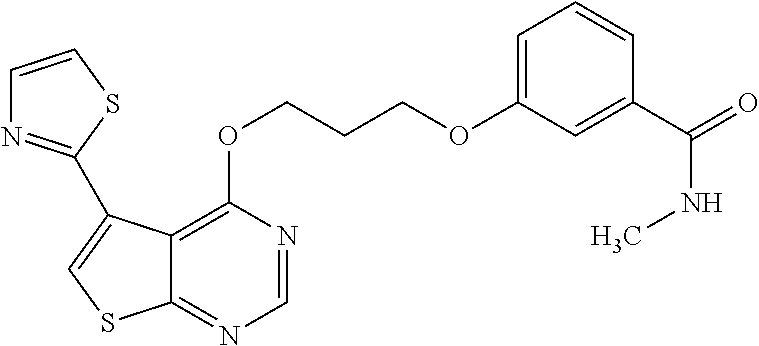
C1=NC(OCCCOC2=CC=CC(C(NC)=O)=C2)=C2C(=N1)SC=C2C1=NC=CS1
